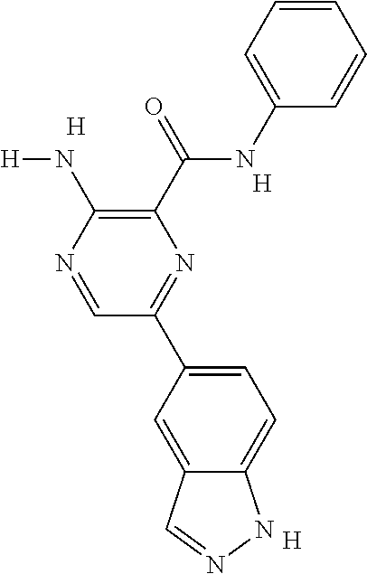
C1(NC(C2=C(N[H])N=CC(C3=CC=C4C(=C3)C=NN4)=N2)=O)=CC=CC=C1.[H].[H].[H]
